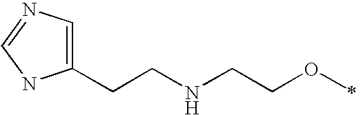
C1(CCNCCOC)=CN=CN1
